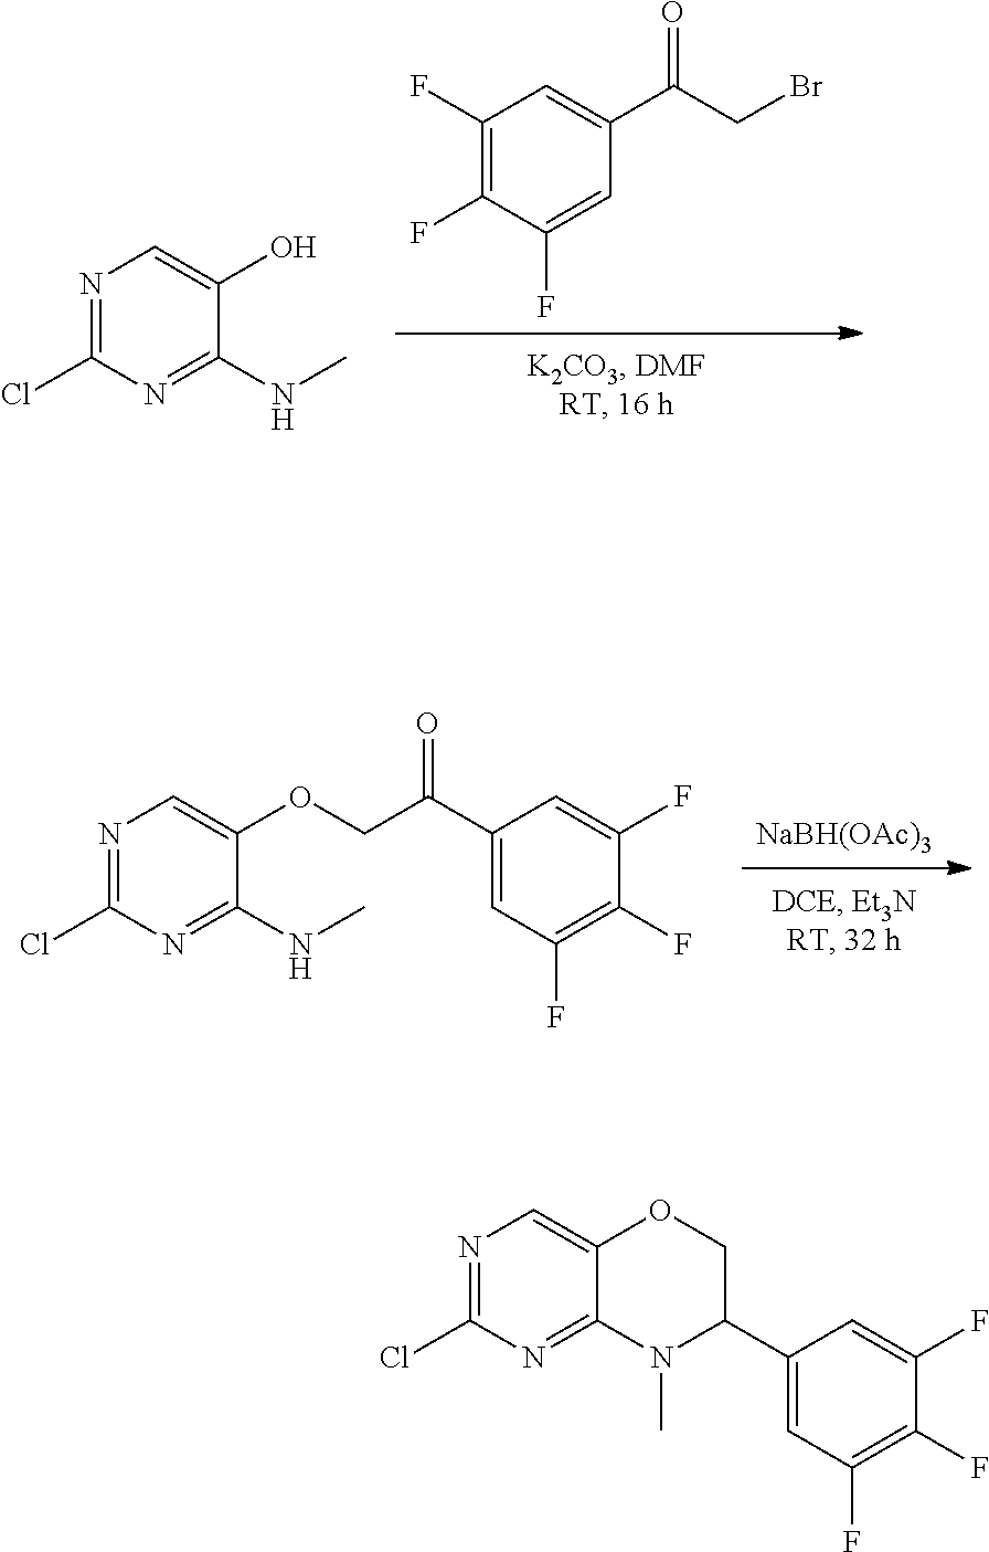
C1(Cl)=NC=C(O)C(NC)=N1.C1(F)=C(F)C(F)=CC(C(CBr)=O)=C1.[NaBH(OAc)3].C1(Cl)=NC=C(OCC(C2=CC(F)=C(F)C(F)=C2)=O)C(NC)=N1.C1(Cl)=NC=C2C(=N1)N(C)C(C1=CC(F)=C(F)C(F)=C1)CO2
